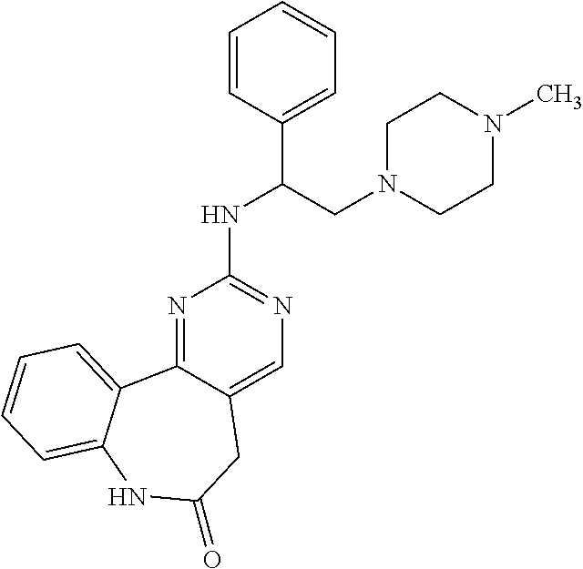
N1=C2C(=CN=C1NC(C1=CC=CC=C1)CN1CCN(C)CC1)CC(=O)NC1=CC=CC=C21
